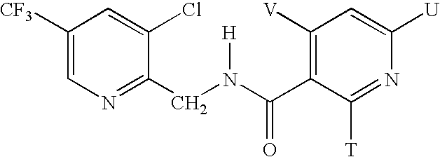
C1([CF3])=CN=C(CN(C(C2=C([V])C=C([U])N=C2[T])=O)[H])C(Cl)=C1
